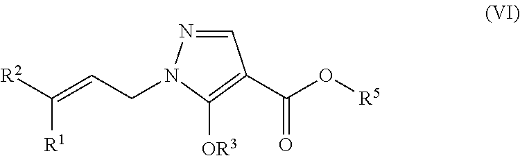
C1=NN(CC=C([R1])[R2])C([OR3])=C1C(=O)O[R5]
